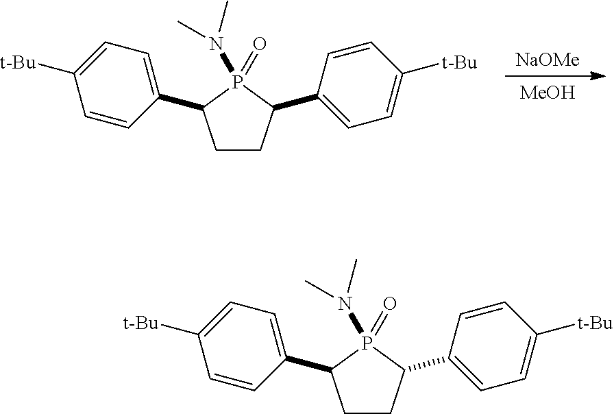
[NaOMe].[MeOH].C1CC(C2=CC=C([t-Bu])C=C2)P(=O)(N(C)C)C1C1=CC=C([t-Bu])C=C1.C1CC(C2=CC=C([t-Bu])C=C2)P(=O)(N(C)C)C1C1=CC=C([t-Bu])C=C1
